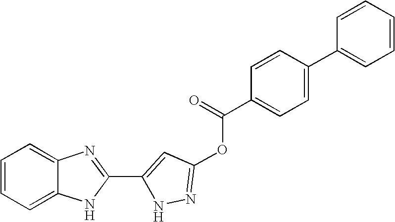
C1=C2C(=CC=C1)N=C(C1=CC(OC(C3=CC=C(C4=CC=CC=C4)C=C3)=O)=NN1)N2
